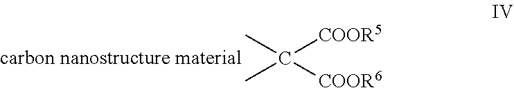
CC(C)([COOR5])[COOR6]
